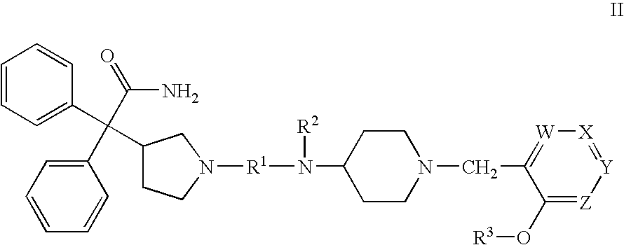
C1=C(C(C2=CC=CC=C2)(C(N)=O)C2CCN([R1]N([R2])C3CCN(CC4=[W][X]=[Y][Z]=C4O[R3])CC3)C2)C=CC=C1
